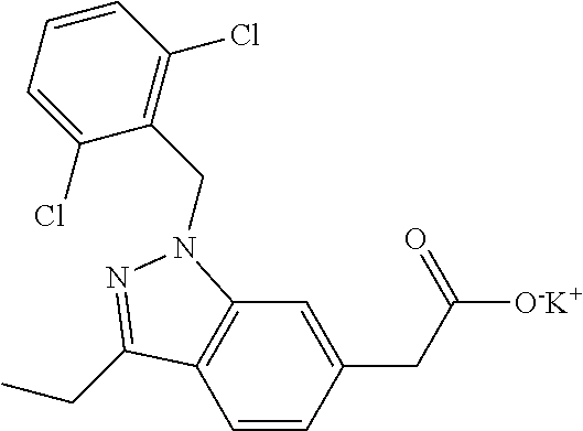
C1=CC(CC([O-K+])=O)=CC2=C1C(CC)=NN2CC1=C(Cl)C=CC=C1Cl
